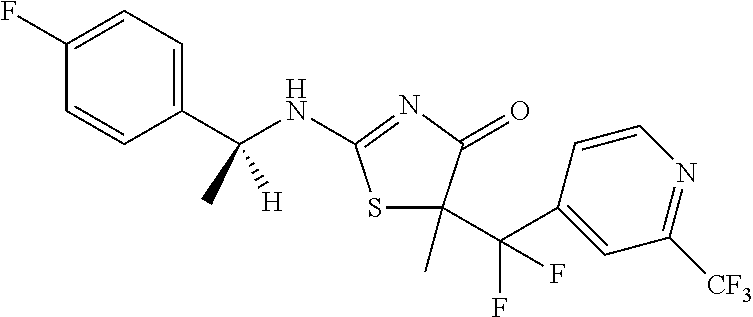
C1=CC(C(NC2=NC(=O)C(C(C3=CC([CF3])=NC=C3)(F)F)(C)S2)(C)[H])=CC=C1F
